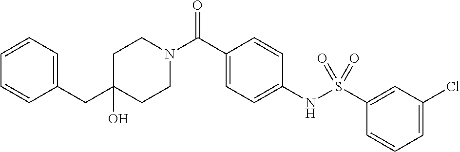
C1(CC2=CC=CC=C2)(O)CCN(C(C2=CC=C(NS(C3=CC(Cl)=CC=C3)(=O)=O)C=C2)=O)CC1
